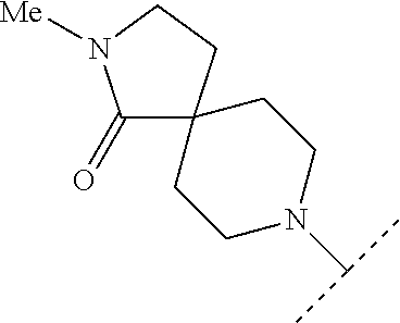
C1N(C(C)C)CCC2(C1)C(=O)N([Me])CC2
